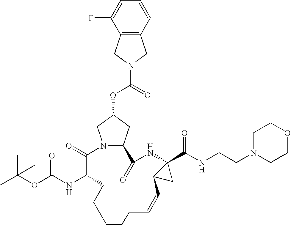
N12C(CC(OC(=O)N3CC4=C(C3)C(F)=CC=C4)C1)C(=O)NC1(C(NCCN3CCOCC3)=O)C(C1)C=CCCCCCC(NC(OC(C)(C)C)=O)C2=O
